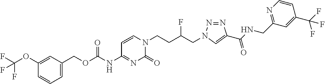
C1(NC(OCC2=CC=CC(OC(F)(F)F)=C2)=O)=NC(=O)N(CCC(CN2N=NC(C(NCC3=NC=CC(C(F)(F)F)=C3)=O)=C2)F)C=C1
